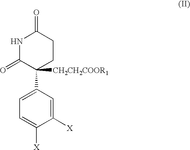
N1C(=O)C(C2=CC=C([X])C([X])=C2)([CH2CH2COOR1])CCC1=O
